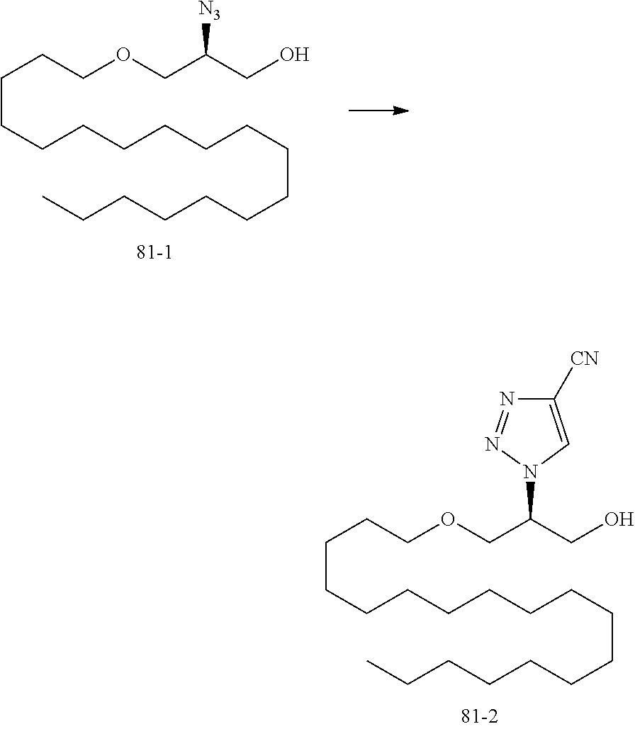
C(CCCCCCCCCCCCC)CCCCOCC(N1C=C([CN])N=N1)CO.C(CCCCCCCCCCCCC)CCCCOCC([N3])CO
